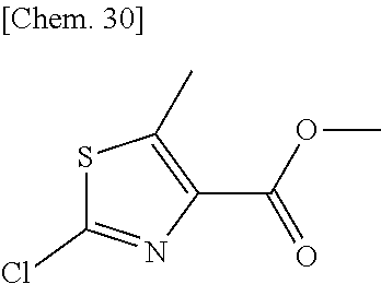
S1C(Cl)=NC(C(OC)=O)=C1C
